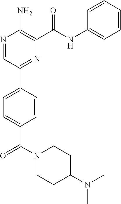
N1=CC(C2=CC=C(C(N3CCC(N(C)C)CC3)=O)C=C2)=NC(C(=O)NC2=CC=CC=C2)=C1N
